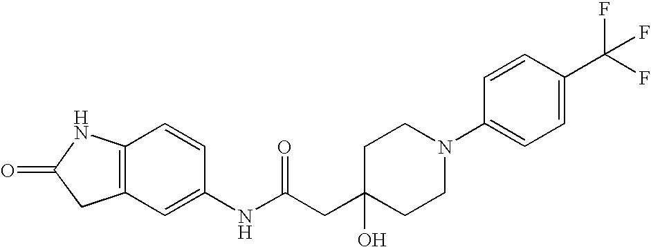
C12=C(C=CC(NC(CC3(O)CCN(C4=CC=C(C(F)(F)F)C=C4)CC3)=O)=C1)NC(=O)C2
